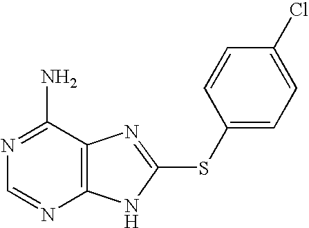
N1=C(N)C2=C(N=C1)NC(SC1=CC=C(Cl)C=C1)=N2
